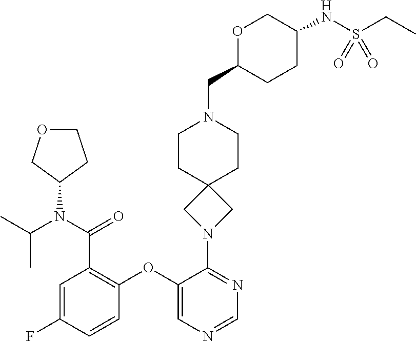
CC(N(C(C1=C(OC2=CN=CN=C2N2CC3(C2)CCN(CC2CCC(NS(CC)(=O)=O)CO2)CC3)C=CC(F)=C1)=O)C1COCC1)C
